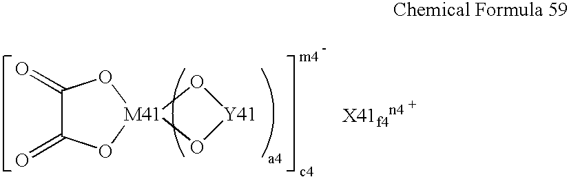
O1[M41]2(O[Y41]1)OC(=O)C(=O)O2
